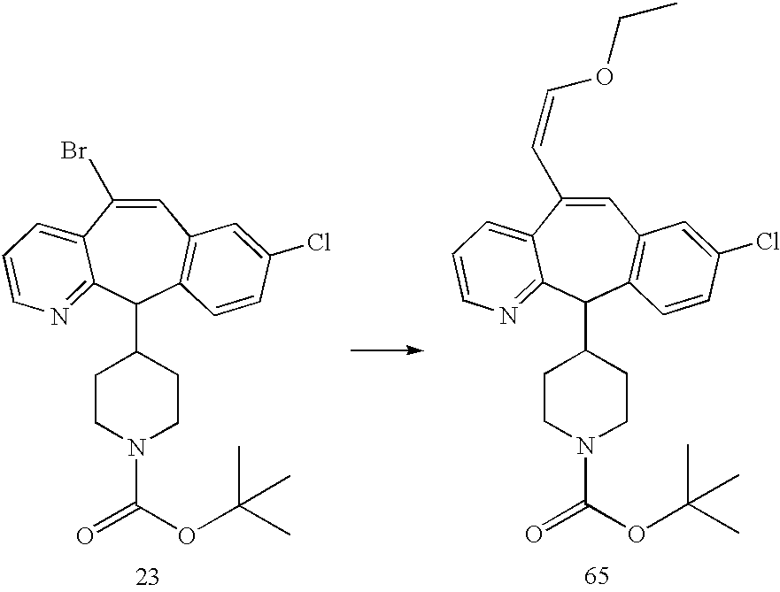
C1=C(Br)C2=CC=CN=C2C(C2CCN(C(OC(C)(C)C)=O)CC2)C2=C1C=C(Cl)C=C2.C1=C(C=COCC)C2=CC=CN=C2C(C2CCN(C(OC(C)(C)C)=O)CC2)C2=C1C=C(Cl)C=C2
